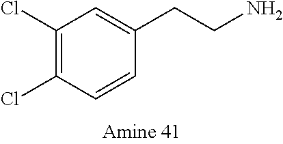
C1=CC(CCN)=CC(Cl)=C1Cl
